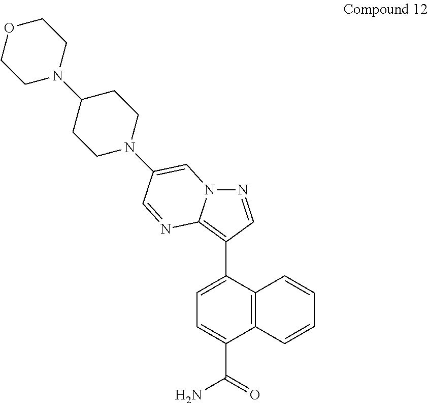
N1=CC(C2=CC=C(C(=O)N)C3=C2C=CC=C3)=C2N1C=C(N1CCC(N3CCOCC3)CC1)C=N2
